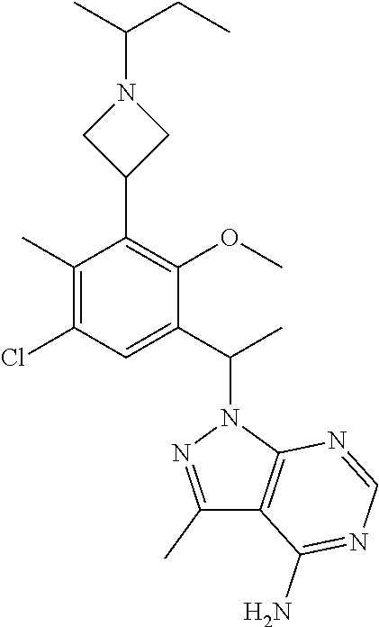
C1(C)=C(Cl)C=C(C(C)N2N=C(C)C3=C2N=CN=C3N)C(OC)=C1C1CN(C(C)CC)C1
